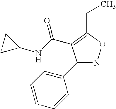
C1(C2=CC=CC=C2)=NOC(CC)=C1C(=O)NC1CC1
